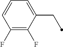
C1=CC(F)=C(F)C(CC)=C1
